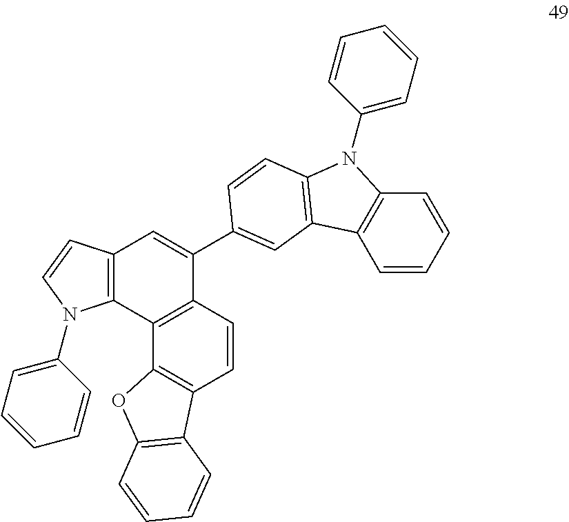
C1=CC2=C(C3=C1C1=C(C=CC=C1)O3)C1=C(C=C2C2=CC3=C(N(C4=CC=CC=C4)C4=C3C=CC=C4)C=C2)C=CN1C1=CC=CC=C1
